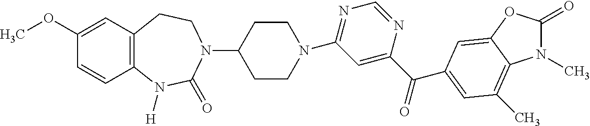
N1(C2=NC=NC(C(=O)C3=CC(C)=C4N(C)C(=O)OC4=C3)=C2)CCC(N2C(=O)N([H])C3=C(CC2)C=C(OC)C=C3)CC1
